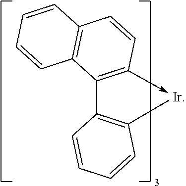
C12=C(->[Ir]C3=C1C=CC=C3)C=CC1=C2C=CC=C1
